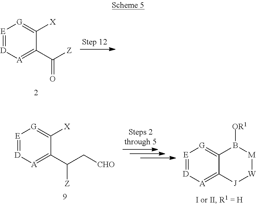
[E]1=[D][A]=C(C([Z])=O)C([X])=[G]1.[E]1=[D][A]=C(C(C[CHO])[Z])C([X])=[G]1.[E]1=[D][A]=C2C(=[G]1)B([OR1])[M][W][J]2
